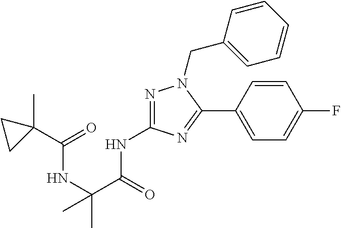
N1=C(NC(C(NC(=O)C2(C)CC2)(C)C)=O)N=C(C2=CC=C(F)C=C2)N1CC1=CC=CC=C1
